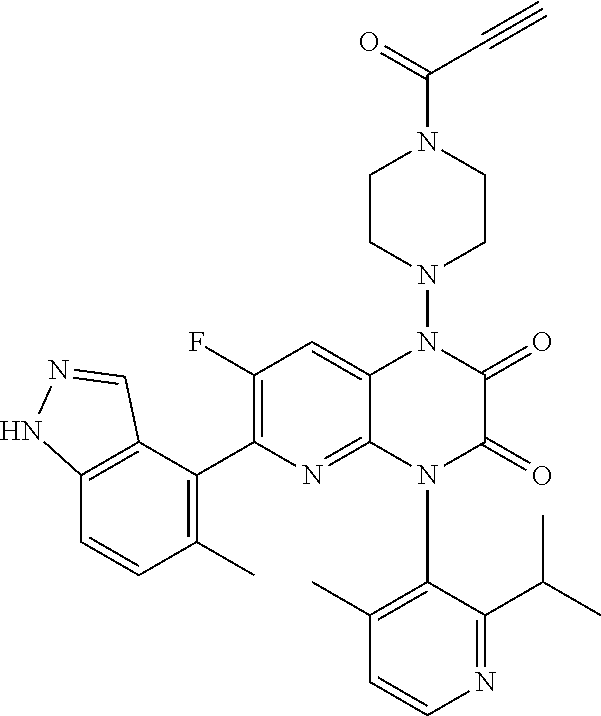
C1=CN=C(C(C)C)C(N2C(=O)C(=O)N(N3CCN(C(C#C)=O)CC3)C3=CC(F)=C(C4=C(C)C=CC5=C4C=NN5)N=C23)=C1C
